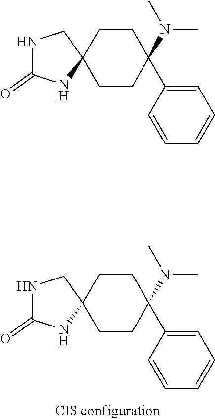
N1C(=O)NC2(C1)CCC(N(C)C)(C1=CC=CC=C1)CC2.N1C(=O)NC2(C1)CCC(N(C)C)(C1=CC=CC=C1)CC2
